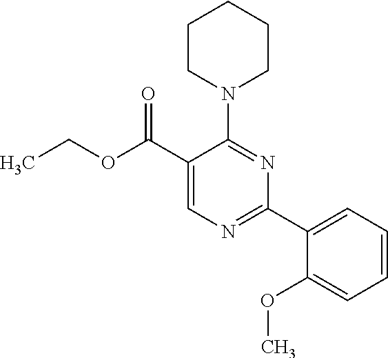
N1(C2=NC(C3=CC=CC=C3OC)=NC=C2C(OCC)=O)CCCCC1
